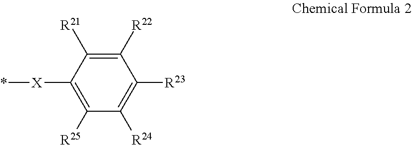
C1([R23])=C([R24])C([R25])=C([X]*)C([R21])=C1[R22]
